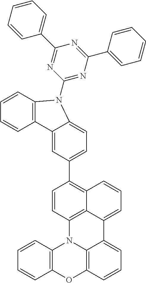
C1=CC=C2C3=C(N4C5=C(OC6=C4C=CC=C6)C=CC=C25)C=CC(C2=CC=C4C(=C2)C2=C(C=CC=C2)N4C2=NC(C4=CC=CC=C4)=NC(C4=CC=CC=C4)=N2)=C13
